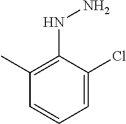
C1(C)=C(NN)C(Cl)=CC=C1
